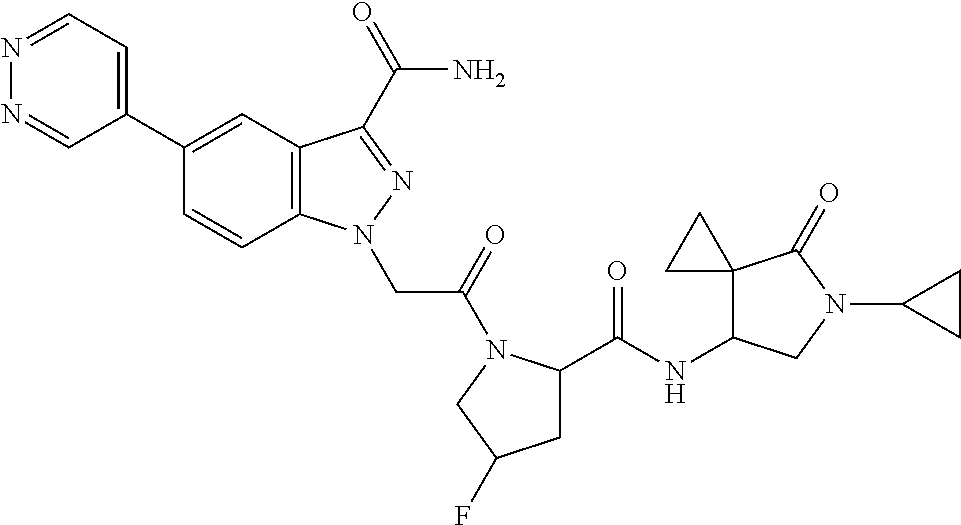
N1=CC=C(C2=CC3=C(C=C2)N(CC(=O)N2C(C(NC4C5(C(=O)N(C6CC6)C4)CC5)=O)CC(F)C2)N=C3C(N)=O)C=N1
